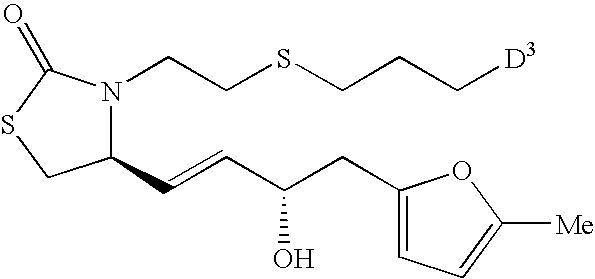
N1(CCSCCC[D3])C(C=CC(CC2=CC=C([Me])O2)O)CSC1=O
